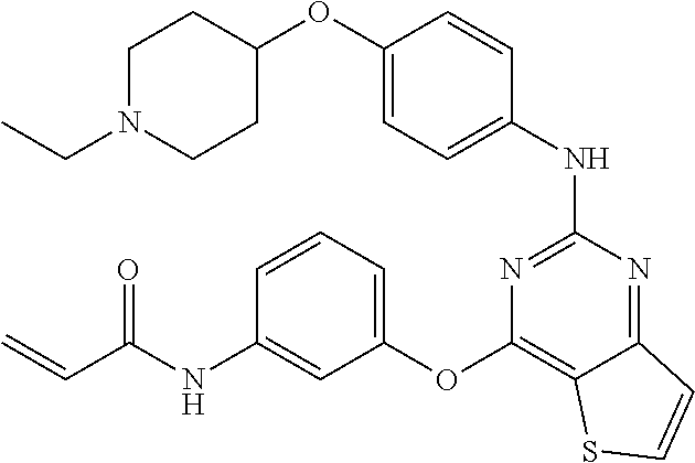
O(C1=CC=C(NC2=NC(OC3=CC=CC(NC(C=C)=O)=C3)=C3C(=N2)C=CS3)C=C1)C1CCN(CC)CC1
